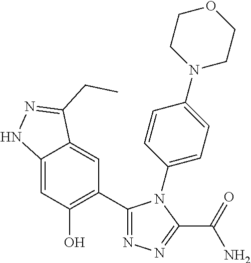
C12=CC(O)=C(C3=NN=C(C(=O)N)N3C3=CC=C(N4CCOCC4)C=C3)C=C1C(CC)=NN2
